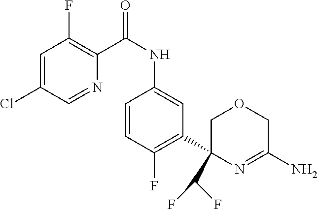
C1=C(Cl)C=NC(C(NC2=CC(C3(C(F)F)COCC(N)=N3)=C(F)C=C2)=O)=C1F
